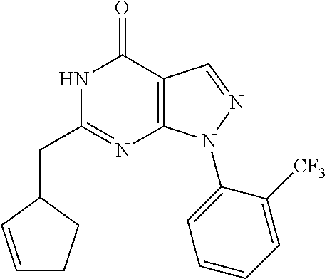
C1(CC2=NC3=C(C(=O)N2)C=NN3C2=CC=CC=C2[CF3])C=CCC1
